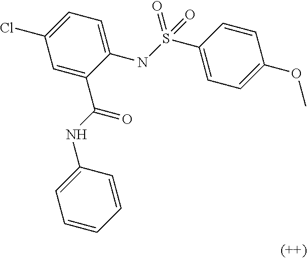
C1=CC(S(NC2=CC=C(Cl)C=C2C(NC2=CC=CC=C2)=O)(=O)=O)=CC=C1OC
